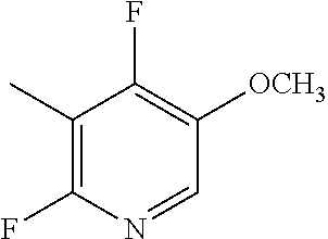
C1(C)=C(F)N=CC([OCH3])=C1F
